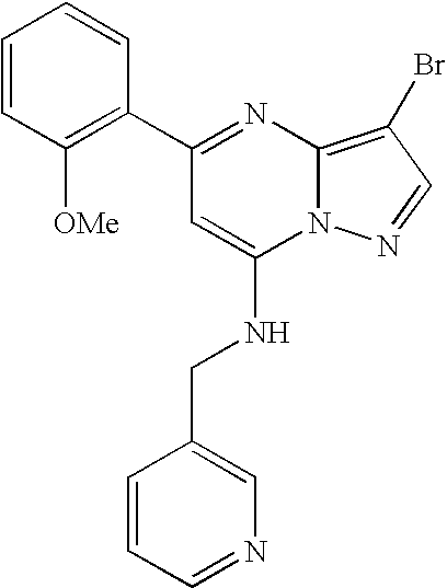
C1(C2=NC3=C(Br)C=NN3C(NCC3=CN=CC=C3)=C2)=C([OMe])C=CC=C1
